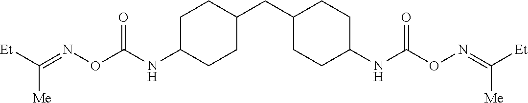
[Me]C([Et])=NOC(NC1CCC(CC2CCC(NC(=O)ON=C([Me])[Et])CC2)CC1)=O
